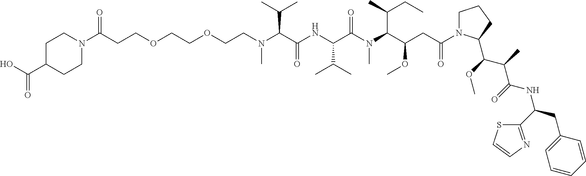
C1C(C(O)=O)CCN(C(CCOCCOCCN(C(C(NC(C(N(C(C(CC(N2CCCC2C(OC)C(C)C(=O)NC(CC2=CC=CC=C2)C2=NC=CS2)=O)OC)C(CC)C)C)=O)C(C)C)=O)C(C)C)C)=O)C1
